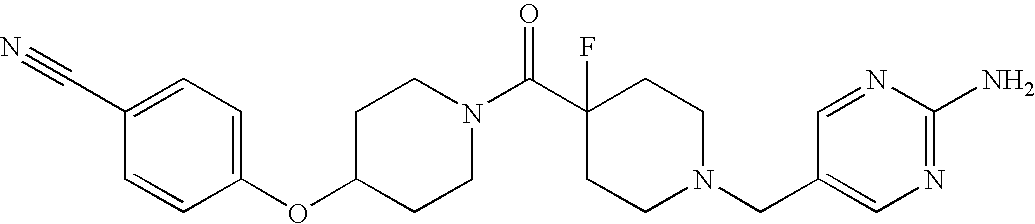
C1(OC2=CC=C(C#N)C=C2)CCN(C(C2(F)CCN(CC3=CN=C(N)N=C3)CC2)=O)CC1
